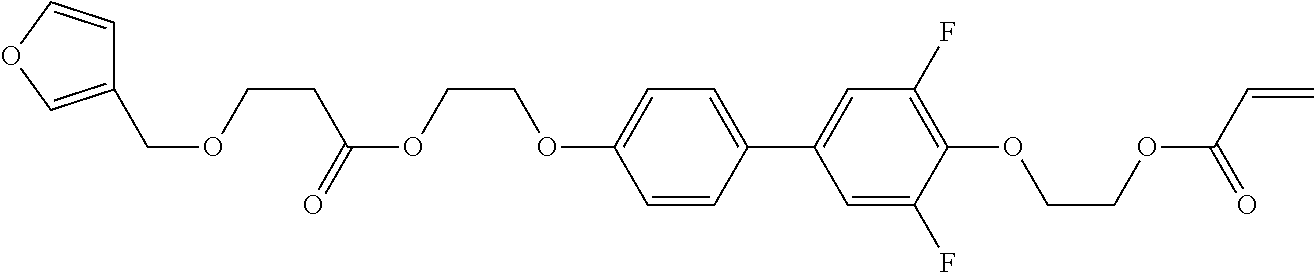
C1=CC(C2=CC(F)=C(OCCOC(C=C)=O)C(F)=C2)=CC=C1OCCOC(=O)CCOCC1=COC=C1
